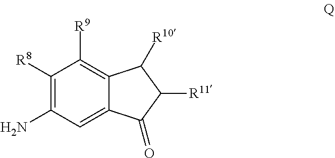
C1([R8])=C(N)C=C2C(=C1[R9])C([R10])C([R11])C2=O
